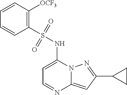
C1=C(NS(C2=C([OCF3])C=CC=C2)(=O)=O)N2C(=CC(C3CC3)=N2)N=C1
